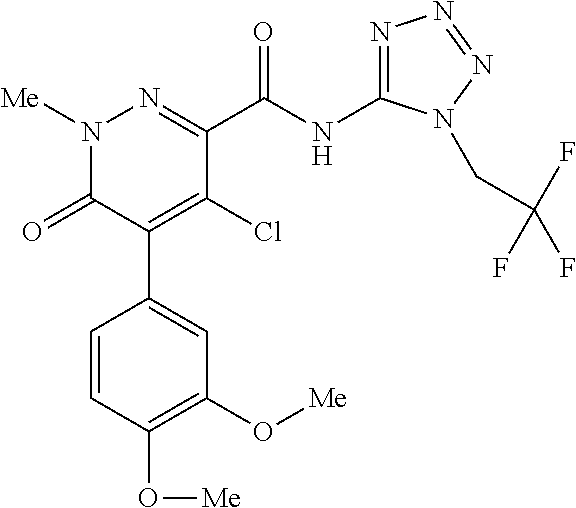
C1(C(NC2=NN=NN2CC(F)(F)F)=O)=NN([Me])C(=O)C(C2=CC(O[Me])=C(O[Me])C=C2)=C1Cl
